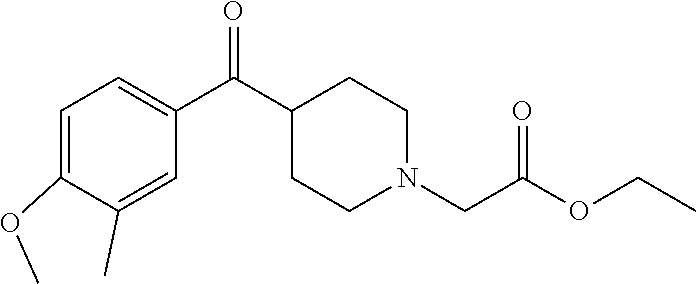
C1=C(OC)C(C)=CC(C(C2CCN(CC(OCC)=O)CC2)=O)=C1
